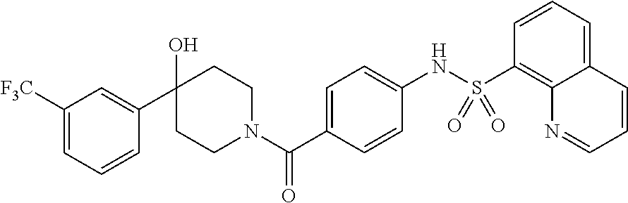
C1(O)(C2=CC([F3C])=CC=C2)CCN(C(C2=CC=C(NS(C3=C4C(=CC=C3)C=CC=N4)(=O)=O)C=C2)=O)CC1
